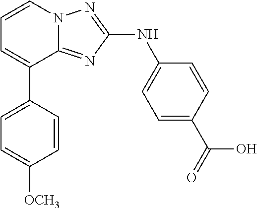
C1=CN2C(=NC(NC3=CC=C(C(=O)O)C=C3)=N2)C(C2=CC=C([OCH3])C=C2)=C1
